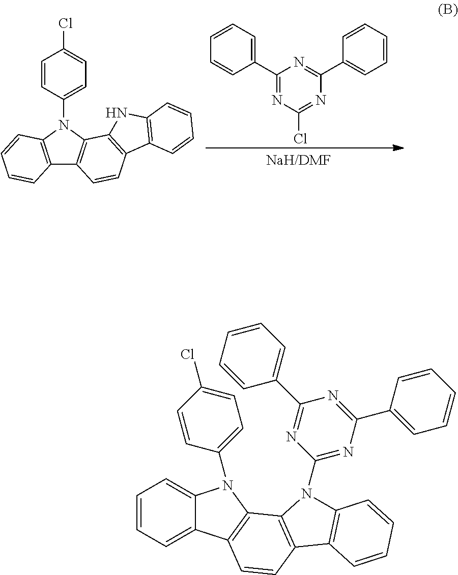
C1=CC=C(C2=NC(Cl)=NC(C3=CC=CC=C3)=N2)C=C1.C12=C(N(C3=CC=C(Cl)C=C3)C3=C1C=CC1=C3NC3=C1C=CC=C3)C=CC=C2.C1=CC=C2C(=C1)N(C1=CC=C(Cl)C=C1)C1=C2C=CC2=C1N(C1=NC(C3=CC=CC=C3)=NC(C3=CC=CC=C3)=N1)C1=C2C=CC=C1
